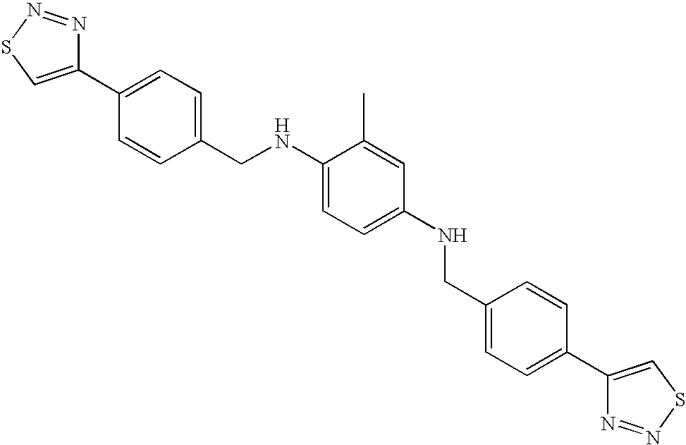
C1(C2=CC=C(CNC3=CC=C(NCC4=CC=C(C5=CSN=N5)C=C4)C=C3C)C=C2)=CSN=N1
